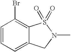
C1=CC=C2C(=C1Br)S(=O)(=O)N(C)C2
